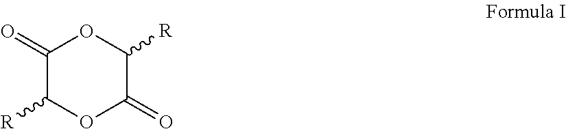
C1(=O)C([R])OC(=O)C([R])O1
